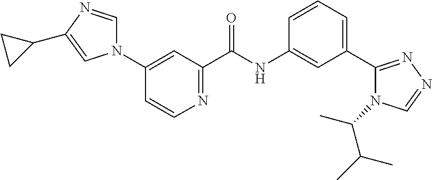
C1(N2C=NC(C3CC3)=C2)=CC(C(NC2=CC(C3=NN=CN3C(C)C(C)C)=CC=C2)=O)=NC=C1
